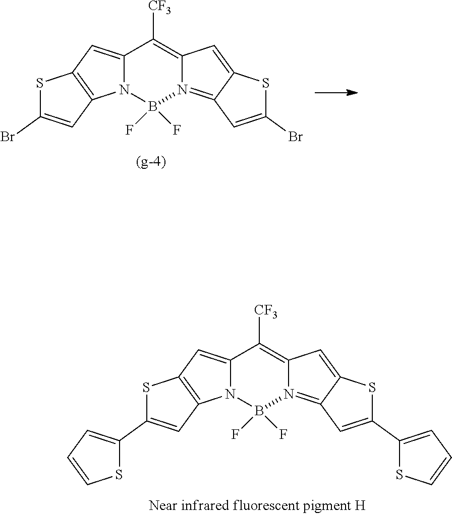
N12C(=CC3=C1C=C(Br)S3)C([CF3])=C1N(=C3C(=C1)SC(Br)=C3)B2(F)F.N12C(=CC3=C1C=C(C1=CC=CS1)S3)C([CF3])=C1N(=C3C(=C1)SC(C1=CC=CS1)=C3)B2(F)F
